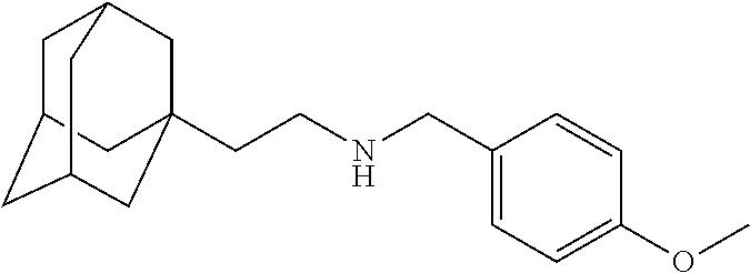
C1C2CC3CC(CCNCC4=CC=C(OC)C=C4)(CC1C3)C2
